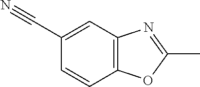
C12=C(C=C(C#N)C=C1)N=C(C)O2
